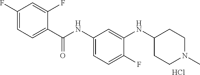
Cl.C1(F)=CC=C(C(NC2=CC=C(F)C(NC3CCN(C)CC3)=C2)=O)C(F)=C1
